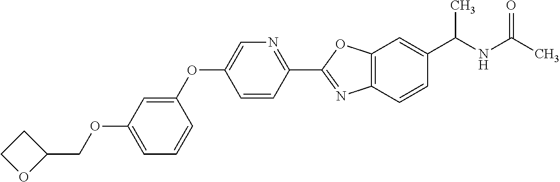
C1=C(OCC2CCO2)C=C(OC2=CN=C(C3=NC4=C(O3)C=C(C(NC(C)=O)C)C=C4)C=C2)C=C1
